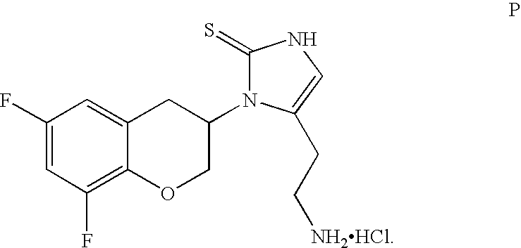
C1(F)=CC(F)=C2C(=C1)CC(N1C(=S)NC=C1CC[NH2HCl])CO2
